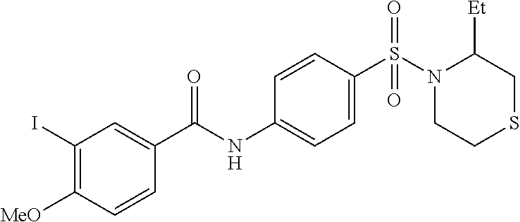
C1=CC(S(N2CCSCC2[Et])(=O)=O)=CC=C1NC(=O)C1=CC(I)=C([MeO])C=C1
